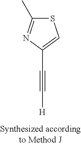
[H]C#CC1=CSC(C)=N1
